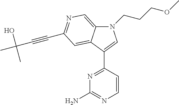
N1(CCCOC)C2=CN=C(C#CC(C)(O)C)C=C2C(C2=NC(N)=NC=C2)=C1
